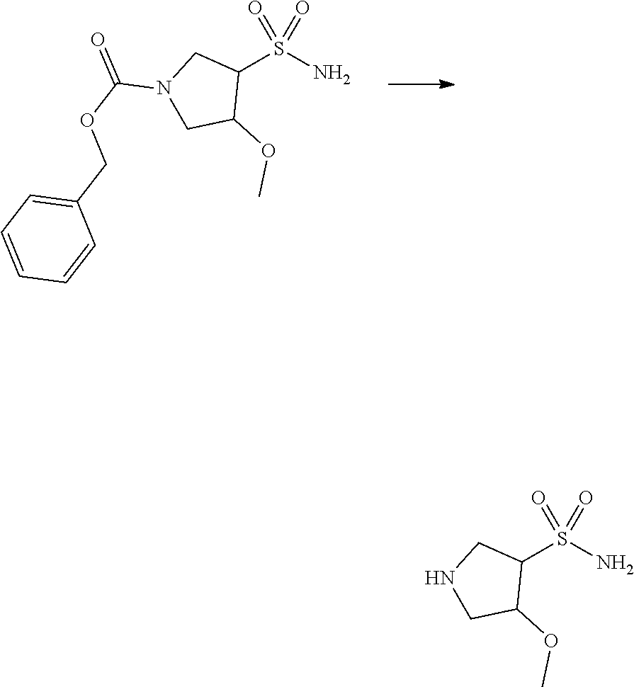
C1(S(N)(=O)=O)CN(C(OCC2=CC=CC=C2)=O)CC1OC.C1(S(N)(=O)=O)CNCC1OC
